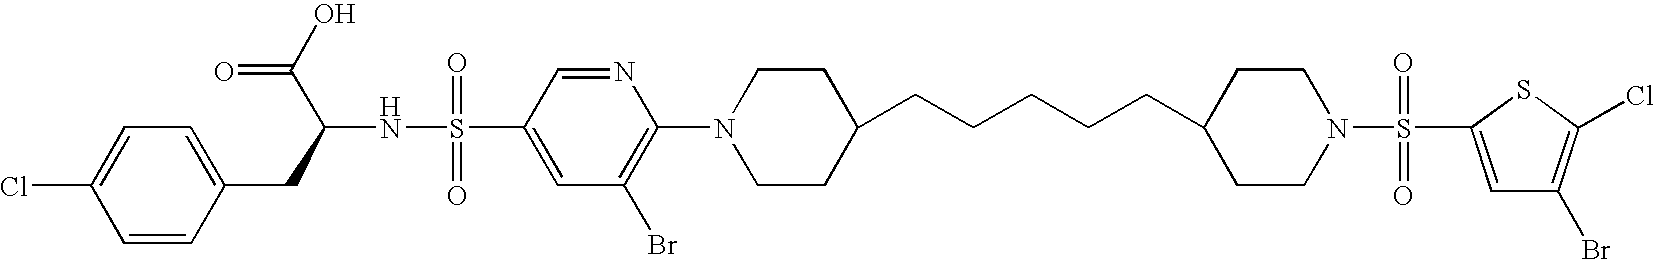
C1=C(S(=O)(=O)N2CCC(CCCCCC3CCN(C4=C(Br)C=C(S(=O)(=O)NC(CC5=CC=C(Cl)C=C5)C(=O)O)C=N4)CC3)CC2)SC(Cl)=C1Br
